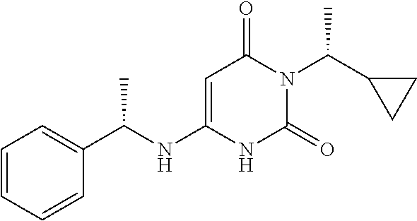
C1=CC=CC(C(NC2=CC(=O)N(C(C3CC3)C)C(=O)N2)C)=C1
